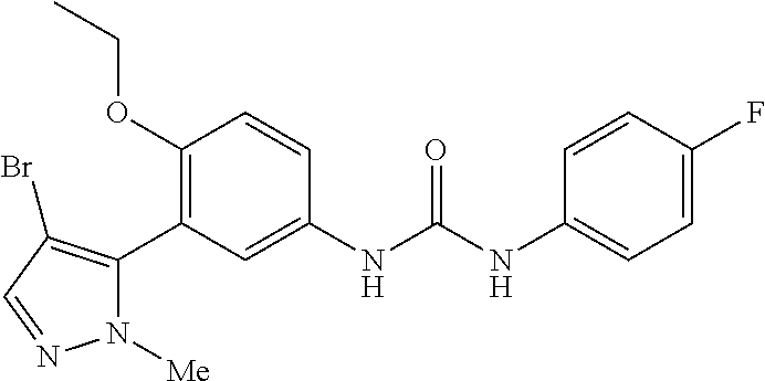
C1(OCC)=C(C2=C(Br)C=NN2[Me])C=C(NC(=O)NC2=CC=C(F)C=C2)C=C1
